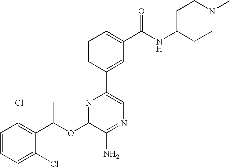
C1=CC(Cl)=C(C(OC2=NC(C3=CC(C(NC4CCN(C)CC4)=O)=CC=C3)=CN=C2N)C)C(Cl)=C1
